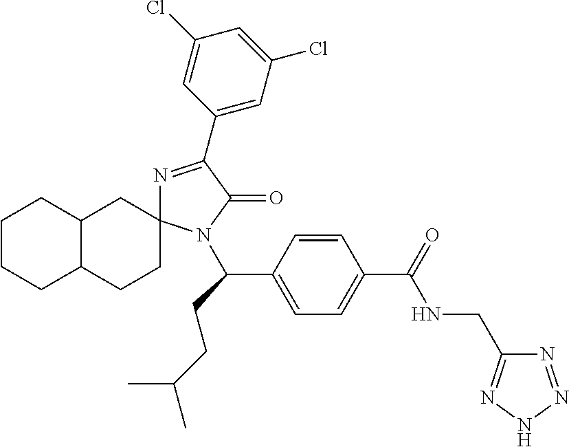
N1=C(C2=CC(Cl)=CC(Cl)=C2)C(=O)N(C(C2=CC=C(C(=O)NCC3=NNN=N3)C=C2)CCC(C)C)C12CC1C(CC2)CCCC1
